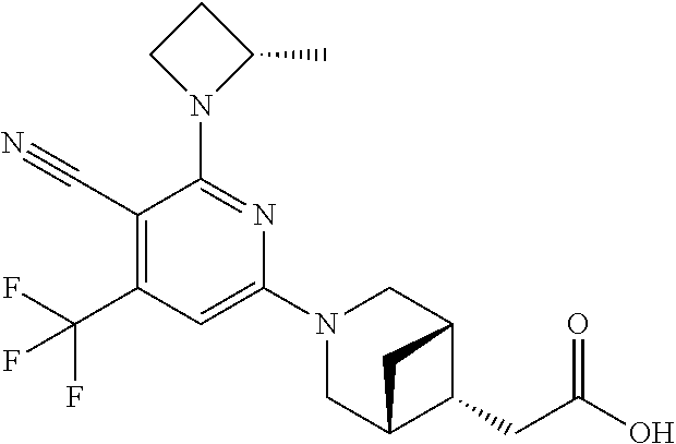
C1(C#N)=C(C(F)(F)F)C=C(N2CC3C(CC(O)=O)C(C2)C3)N=C1N1C(C)CC1
